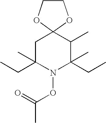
C1C(CC)(C)N(OC(=O)C)C(C)(CC)C(C)C12OCCO2
